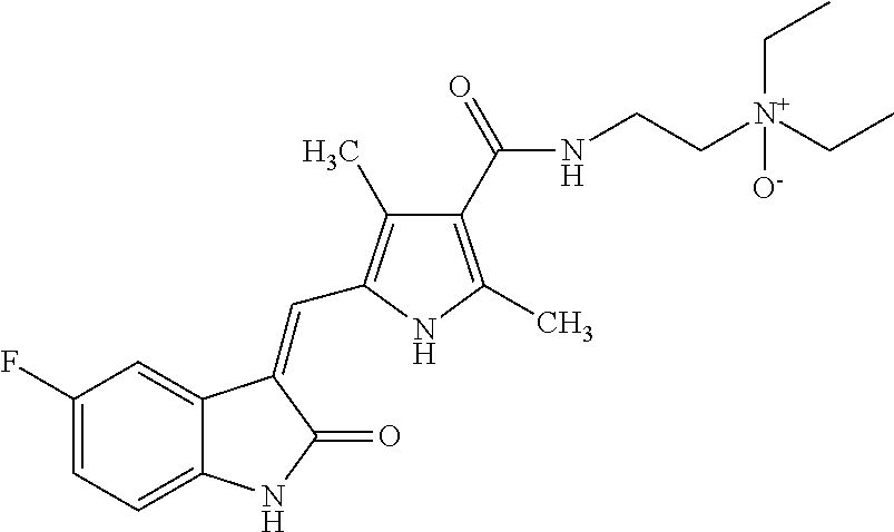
C1(F)=CC=C2C(=C1)C(=CC1=C(C)C(C(=O)NCC[N+](CC)(CC)[O-])=C(C)N1)C(=O)N2
